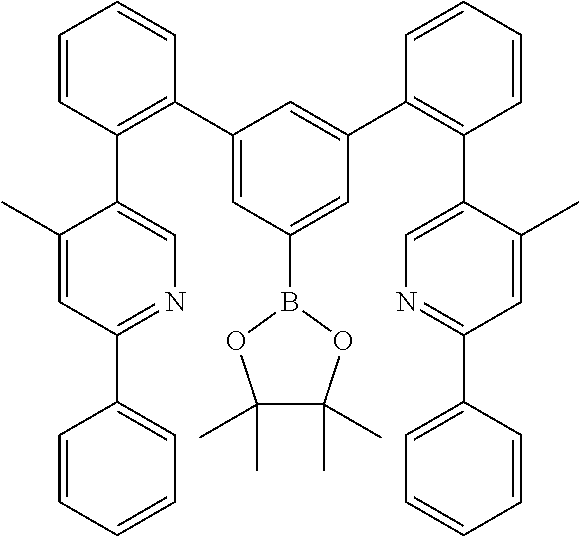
C1=CC=CC=C1C1=NC=C(C2=C(C3=CC(B4OC(C)(C)C(C)(C)O4)=CC(C4=C(C5=CN=C(C6=CC=CC=C6)C=C5C)C=CC=C4)=C3)C=CC=C2)C(C)=C1
